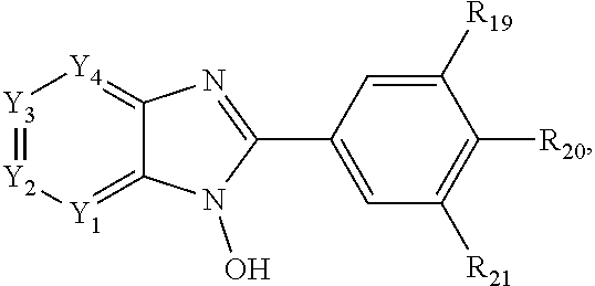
C1([R19])=CC(C2=NC3=[Y4][Y3]=[Y2][Y1]=C3N2O)=CC([R21])=C1[R20]
